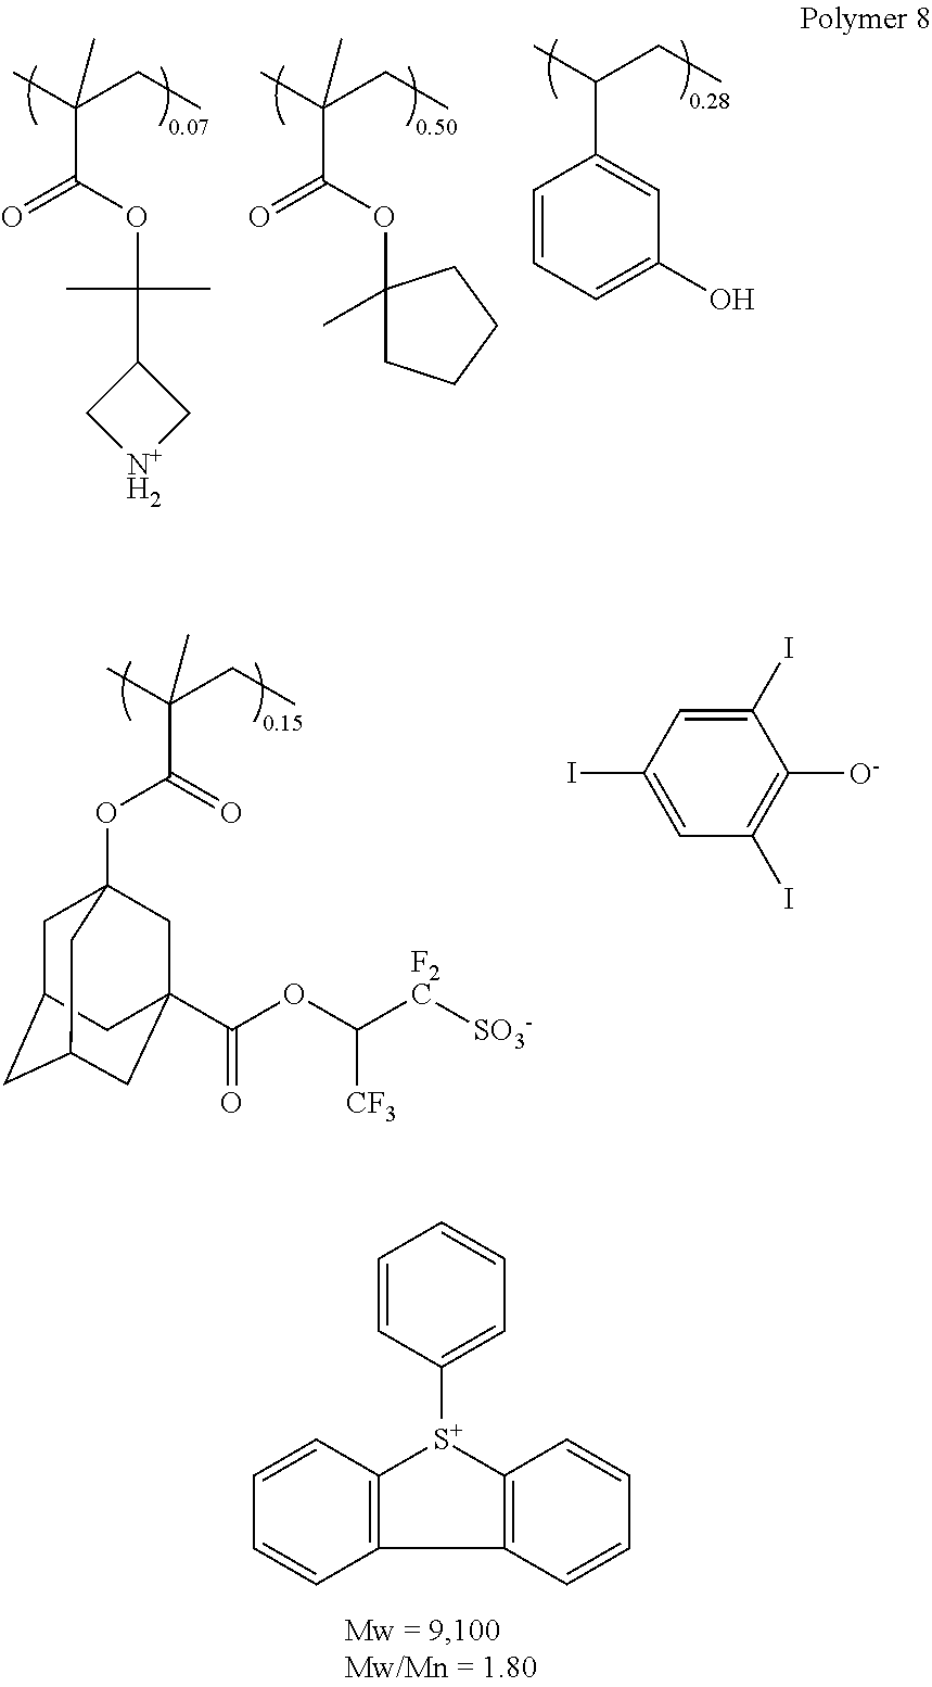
C12=C([S+](C3=CC=CC=C3)C3=C1C=CC=C3)C=CC=C2.C1(C(C)(C)OC(C(C)(CC)C)=O)C[N+H2]C1.C1(OC(C(C)(CC)C)=O)(C)CCCC1.C1(C(C)CC)=CC(O)=CC=C1.O=C(C(C)(CC)C)OC12CC3CC(CC(C(OC([F2C][SO3-])[CF3])=O)(C1)C3)C2.C1(I)=CC(I)=CC(I)=C1[O-]
